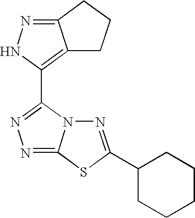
C12=C(C3=NN=C4N3N=C(C3CCCCC3)S4)NN=C1CCC2
